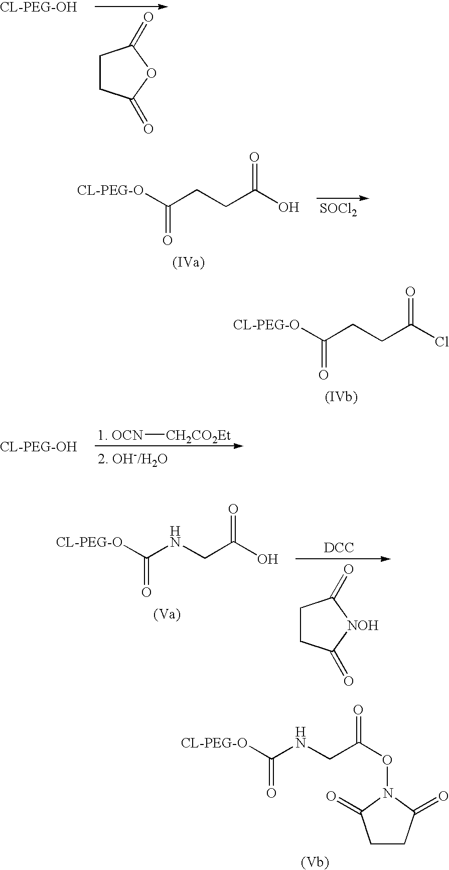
[CL-PEG-O]C(=O)CCC(Cl)=O.[CL-PEG-O]C(=O)NCC(ON1C(=O)CCC1=O)=O.C1CC(=O)OC1=O.[SOCl2].[CL-PEG-O]C(=O)CCC(O)=O.[CL-PEG-O]C(=O)NCC(O)=O.[DCC].C1CC(=O)[NOH]C1=O.[1. OCN][CH2CO2Et]
